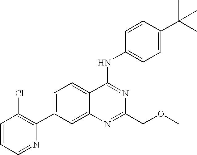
C1=CC=NC(C2=CC=C3C(=C2)N=C(COC)N=C3NC2=CC=C(C(C)(C)C)C=C2)=C1Cl
